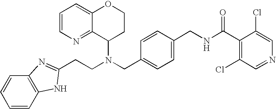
N(CC1=CC=C(CNC(C2=C(Cl)C=NC=C2Cl)=O)C=C1)(C1CCOC2=CC=CN=C12)CCC1=NC2=C(C=CC=C2)N1
